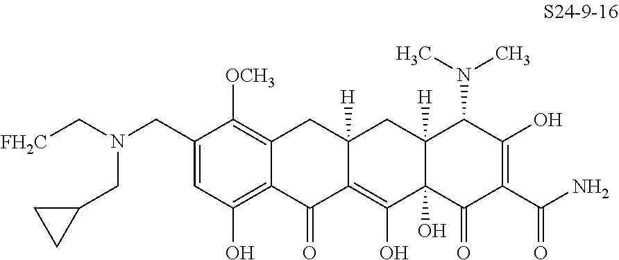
C1=C(CN(C[FH2C])CC2CC2)C([OCH3])=C2C(=C1O)C(=O)C1=C(O)C3(O)C([H])(CC1([H])C2)C(N(C)C)C(O)=C(C(N)=O)C3=O
